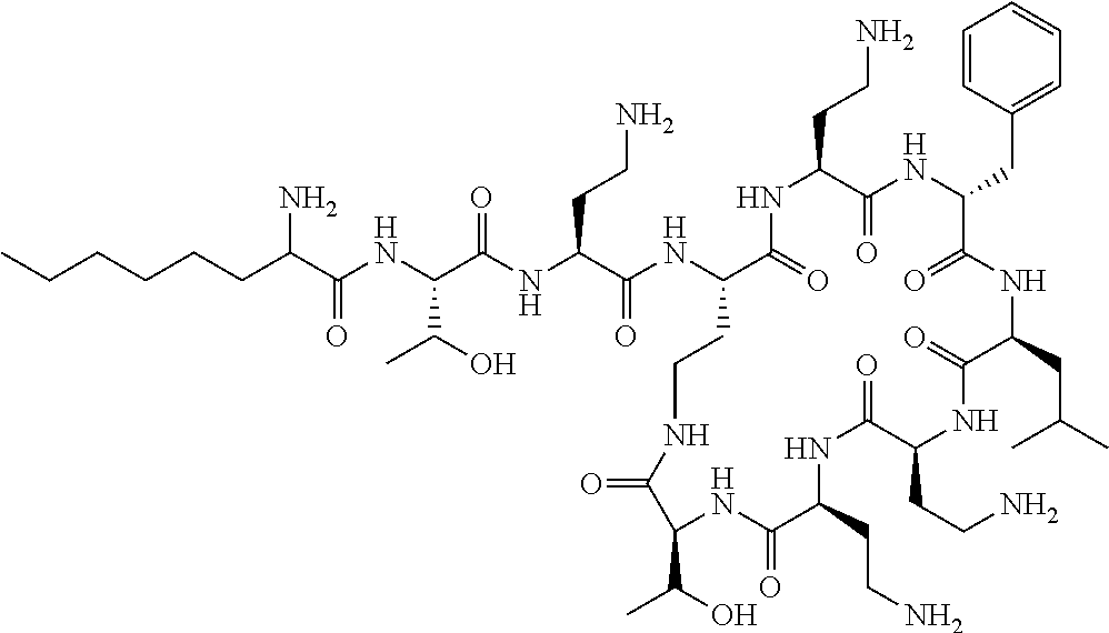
C(NC(C(NC(C(NC1C(=O)NC(CCN)C(=O)NC(CC2=CC=CC=C2)C(=O)NC(CC(C)C)C(=O)NC(CCN)C(=O)NC(CCN)C(=O)NC(C(O)C)C(=O)NCC1)=O)CCN)=O)C(O)C)(=O)C(CCCCCC)N
